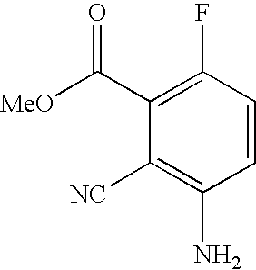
C1=CC(F)=C(C([MeO])=O)C([NC])=C1N
